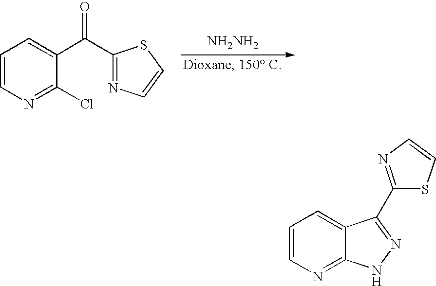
[NH2NH2].C1=CN=C(Cl)C(C(C2=NC=CS2)=O)=C1.C1=CN=C2C(=C1)C(C1=NC=CS1)=NN2
